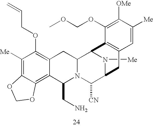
N1([Me])C2C([CN])N3C(CN)C4=C5C(=C([Me])C(OCC=C)=C4CC3C1C1=C(C2)C=C([Me])C([OMe])=C1OCOC)OCO5
